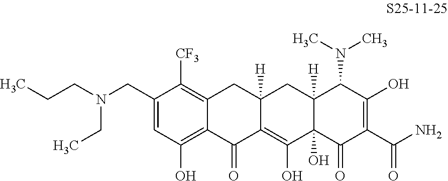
C1(CN(CCC)CC)=CC(O)=C2C(=C1[CF3])CC1([H])C(=C(O)C3(O)C([H])(C1)C(N(C)C)C(O)=C(C(N)=O)C3=O)C2=O
